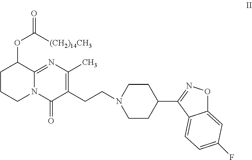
C1CCN2C(=NC(C)=C(CCN3CCC(C4=NOC5=CC(F)=CC=C45)CC3)C2=O)C1OC([(CH2)14CH3])=O
